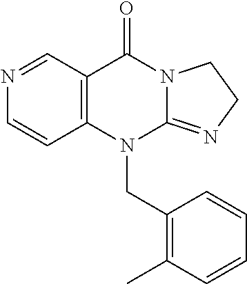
C12=C(N(CC3=C(C)C=CC=C3)C3=NCCN3C1=O)C=CN=C2
